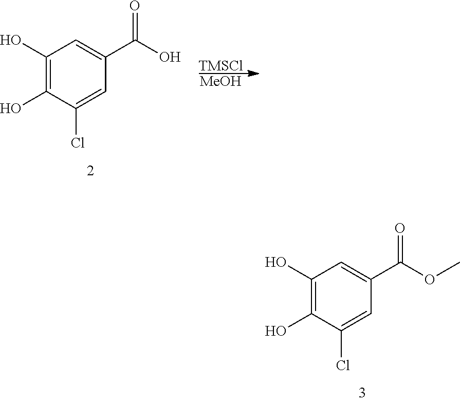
C1(O)=C(O)C(Cl)=CC(C(O)=O)=C1.[TMSCl].[MeOH].C1(O)=C(O)C(Cl)=CC(C(OC)=O)=C1
